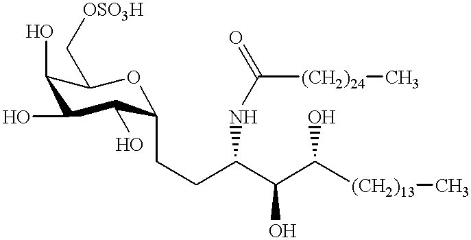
C1(O)C(C[OSO3H])OC(CCC(C(C([(CH2)13]C)O)O)NC(=O)[(CH2)24]C)C(O)C1O
